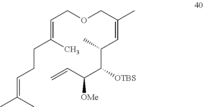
C(=C(C)C)CCC(=CCOCC(=CC(C(C(C=C)[OMe])[OTBS])C)C)C
